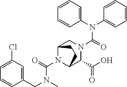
N(C(N1C2C(C(O)=O)N(C(=O)N(C3=CC=CC=C3)C3=CC=CC=C3)CC1CC2)=O)(CC1=CC(Cl)=CC=C1)C
